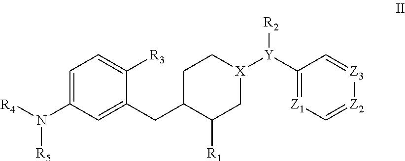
C1=C(N([R4])[R5])C=C(CC2CC[X]([Y](C3=[Z1]C=[Z2][Z3]=C3)[R2])CC2[R1])C([R3])=C1
